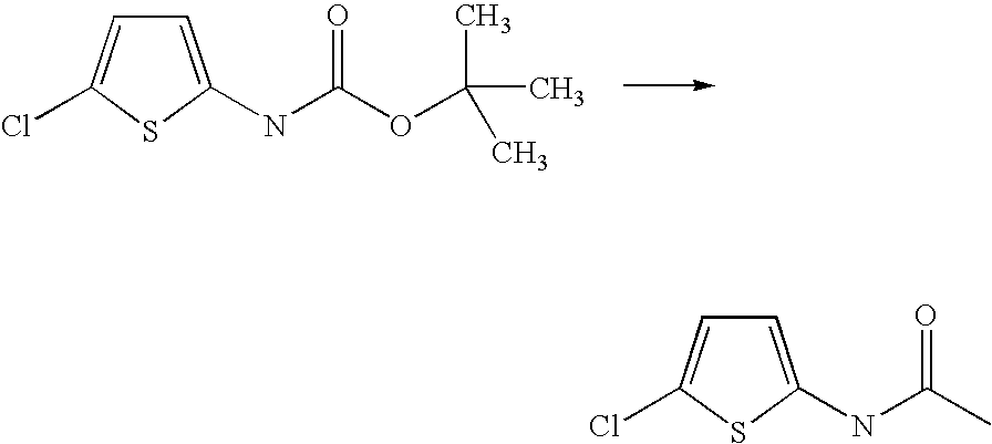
C1=C(NC(C)=O)SC(Cl)=C1.C1=C(NC(OC(C)(C)C)=O)SC(Cl)=C1
